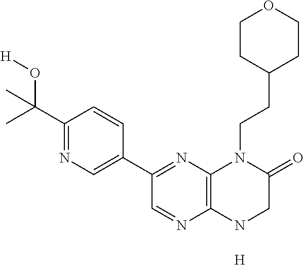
[H].C12=C(NCC(=O)N1CCC1CCOCC1)N=CC(C1=CN=C(C(O[H])(C)C)C=C1)=N2
